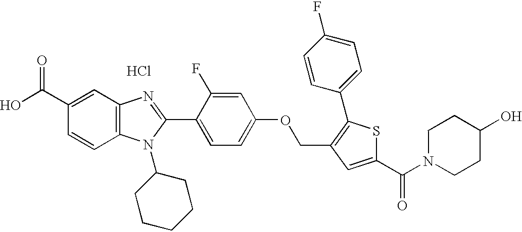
OC(C1=CC2=C(C=C1)N(C1CCCCC1)C(C1=CC=C(OCC3=C(C4=CC=C(F)C=C4)SC(C(N4CCC(O)CC4)=O)=C3)C=C1F)=N2)=O.Cl
